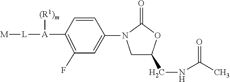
[M][L][A]([(R1)m])C1=C(F)C=C(N2CC(CNC(C)=O)OC2=O)C=C1
